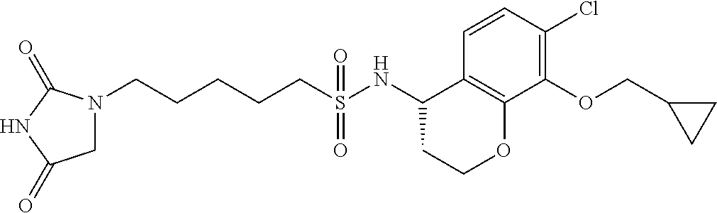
N1(CCCCCS(NC2CCOC3=C2C=CC(Cl)=C3OCC2CC2)(=O)=O)CC(=O)NC1=O
